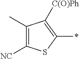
C1([NC])=C(C)C([C(O)Ph])=C(*)S1
